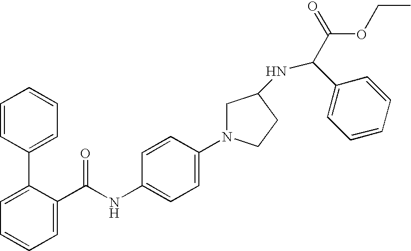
C1=C(C(NC2=CC=C(N3CC(NC(C(=O)OCC)C4=CC=CC=C4)CC3)C=C2)=O)C(C2=CC=CC=C2)=CC=C1
